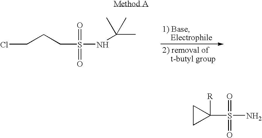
ClCCCS(NC(C)(C)C)(=O)=O.C1CC1(S(N)(=O)=O)[R]
